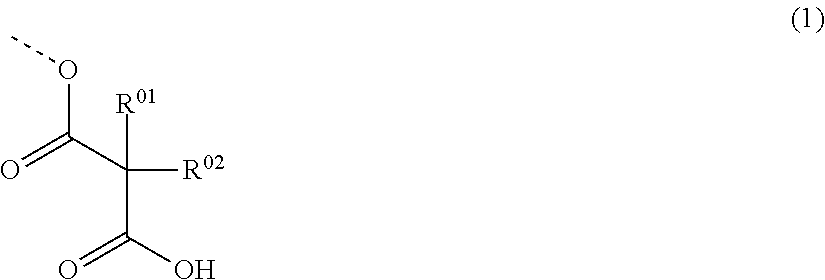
C(OC)(C([R02])([R01])C(O)=O)=O
